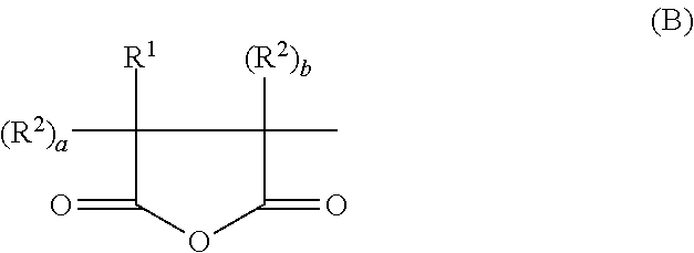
C1(C)([(R2)b])C([(R2)a])([R1])C(=O)OC1=O
